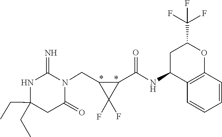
C(C1(CC)NC(=N)N(CC2C(F)(F)C2C(NC2C3=C(OC(C(F)(F)F)C2)C=CC=C3)=O)C(=O)C1)C
